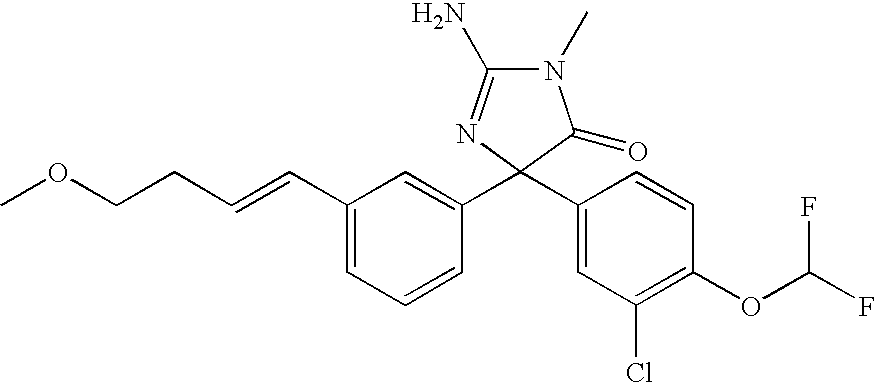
N1(C)C(N)=NC(C2=CC(Cl)=C(OC(F)F)C=C2)(C2=CC(C=CCCOC)=CC=C2)C1=O
